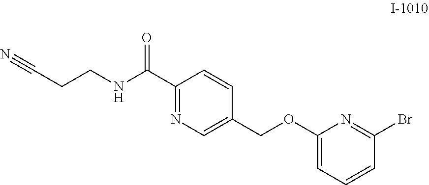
C1(OCC2=CN=C(C(NCCC#N)=O)C=C2)=CC=CC(Br)=N1
